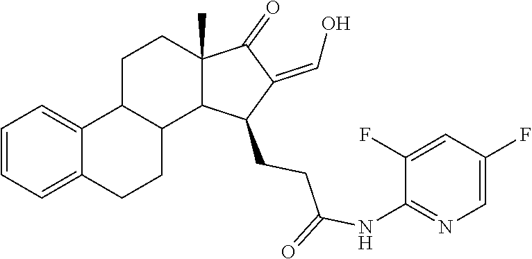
C1=CC=C2C(=C1)C1C(CC2)C2C(C)(CC1)C(=O)C(=CO)C2CCC(=O)NC1=NC=C(F)C=C1F
